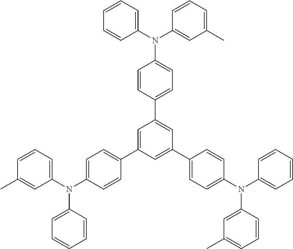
C1=CC(N(C2=CC=C(C3=CC(C4=CC=C(N(C5=CC(C)=CC=C5)C5=CC=CC=C5)C=C4)=CC(C4=CC=C(N(C5=CC=CC=C5)C5=CC=CC(C)=C5)C=C4)=C3)C=C2)C2=CC(C)=CC=C2)=CC=C1
